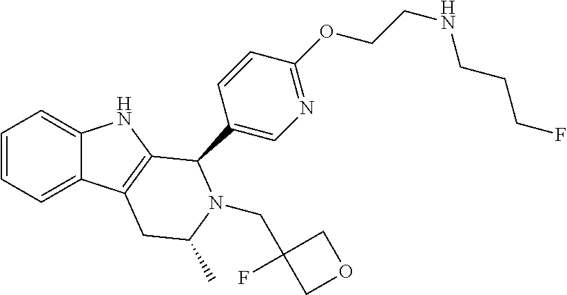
C1=CC=C2C(=C1)NC1=C2CC(C)N(CC2(F)COC2)C1C1=CN=C(OCCNCCCF)C=C1
